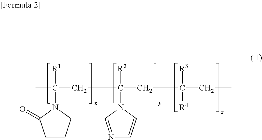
CC([R1])(N1C(=O)CCC1)CC([R2])(CC([R3])([R4])CC)N1C=NC=C1
